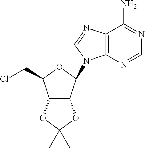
C12=C(N=CN=C1N)N(C1C3C(C(CCl)O1)OC(C)(C)O3)C=N2
